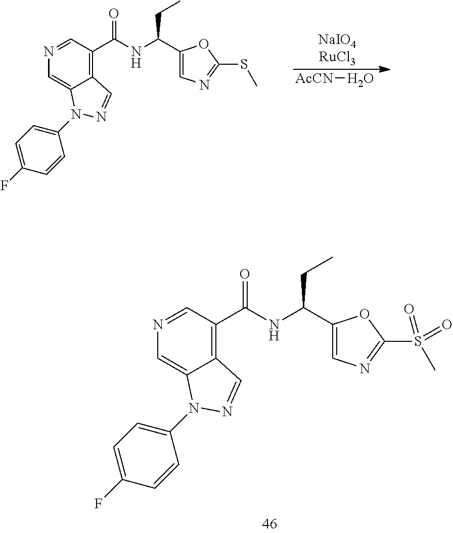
N1=CC(C(NC(C2=CN=C(SC)O2)CC)=O)=C2C(=C1)N(C1=CC=C(F)C=C1)N=C2.[AcCN]O.N1=CC(C(NC(C2=CN=C(S(C)(=O)=O)O2)CC)=O)=C2C(=C1)N(C1=CC=C(F)C=C1)N=C2
